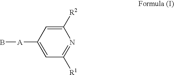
B[A]C1=CC([R1])=NC([R2])=C1
